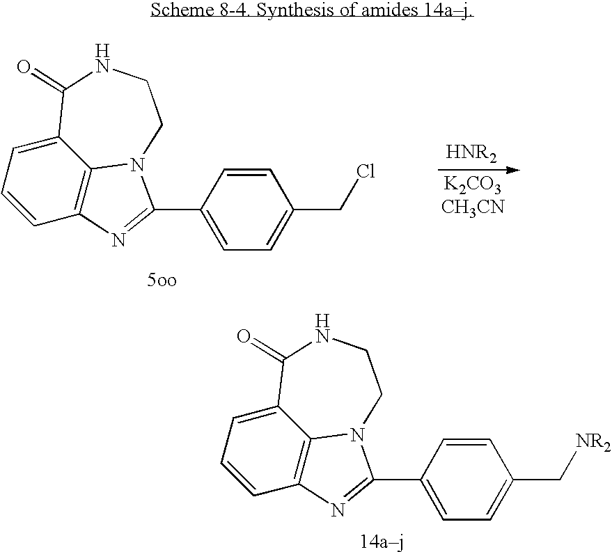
C1=C(C2=NC3=C4C(=CC=C3)C(=O)NCCN42)C=CC(CCl)=C1.C1=C(C2=NC3=C4C(=CC=C3)C(=O)NCCN42)C=CC(C[NR2])=C1
